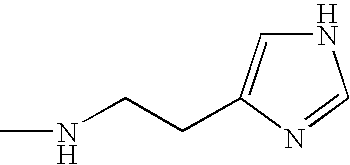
N1C=C(CCNC)N=C1
